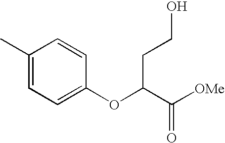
C1(C)=CC=C(OC(CCO)C([OMe])=O)C=C1
